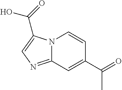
N12C(=NC=C1C(=O)O)C=C(C(=O)C)C=C2
